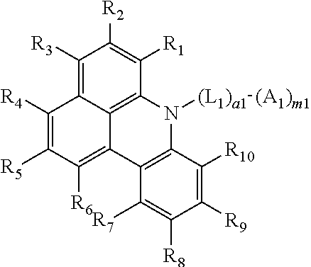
C1([R3])=C2C3=C(C([R1])=C1[R2])N([(L1)a1][(A1)m1])C1=C(C3=C([R6])C([R5])=C2[R4])C([R7])=C([R8])C([R9])=C1[R10]
